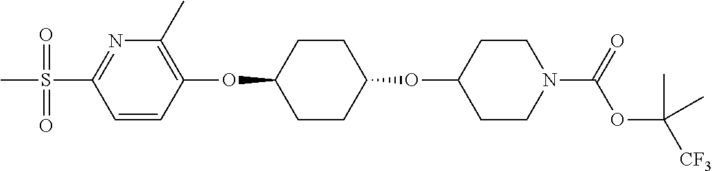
C1=CC(OC2CCC(OC3CCN(C(OC([CF3])(C)C)=O)CC3)CC2)=C(C)N=C1S(C)(=O)=O
